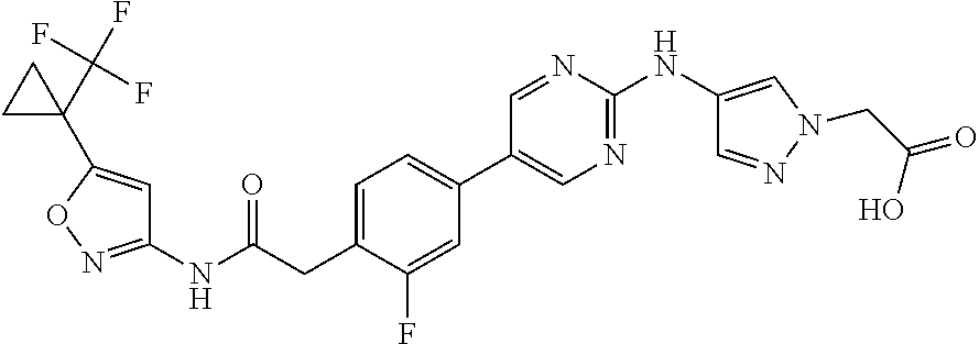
C1(NC(=O)CC2=CC=C(C3=CN=C(NC4=CN(CC(=O)O)N=C4)N=C3)C=C2F)=NOC(C2(C(F)(F)F)CC2)=C1
